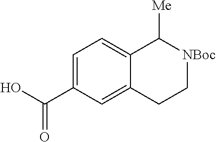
C1=C(C(O)=O)C=C2C(=C1)C([Me])[NBoc]CC2
